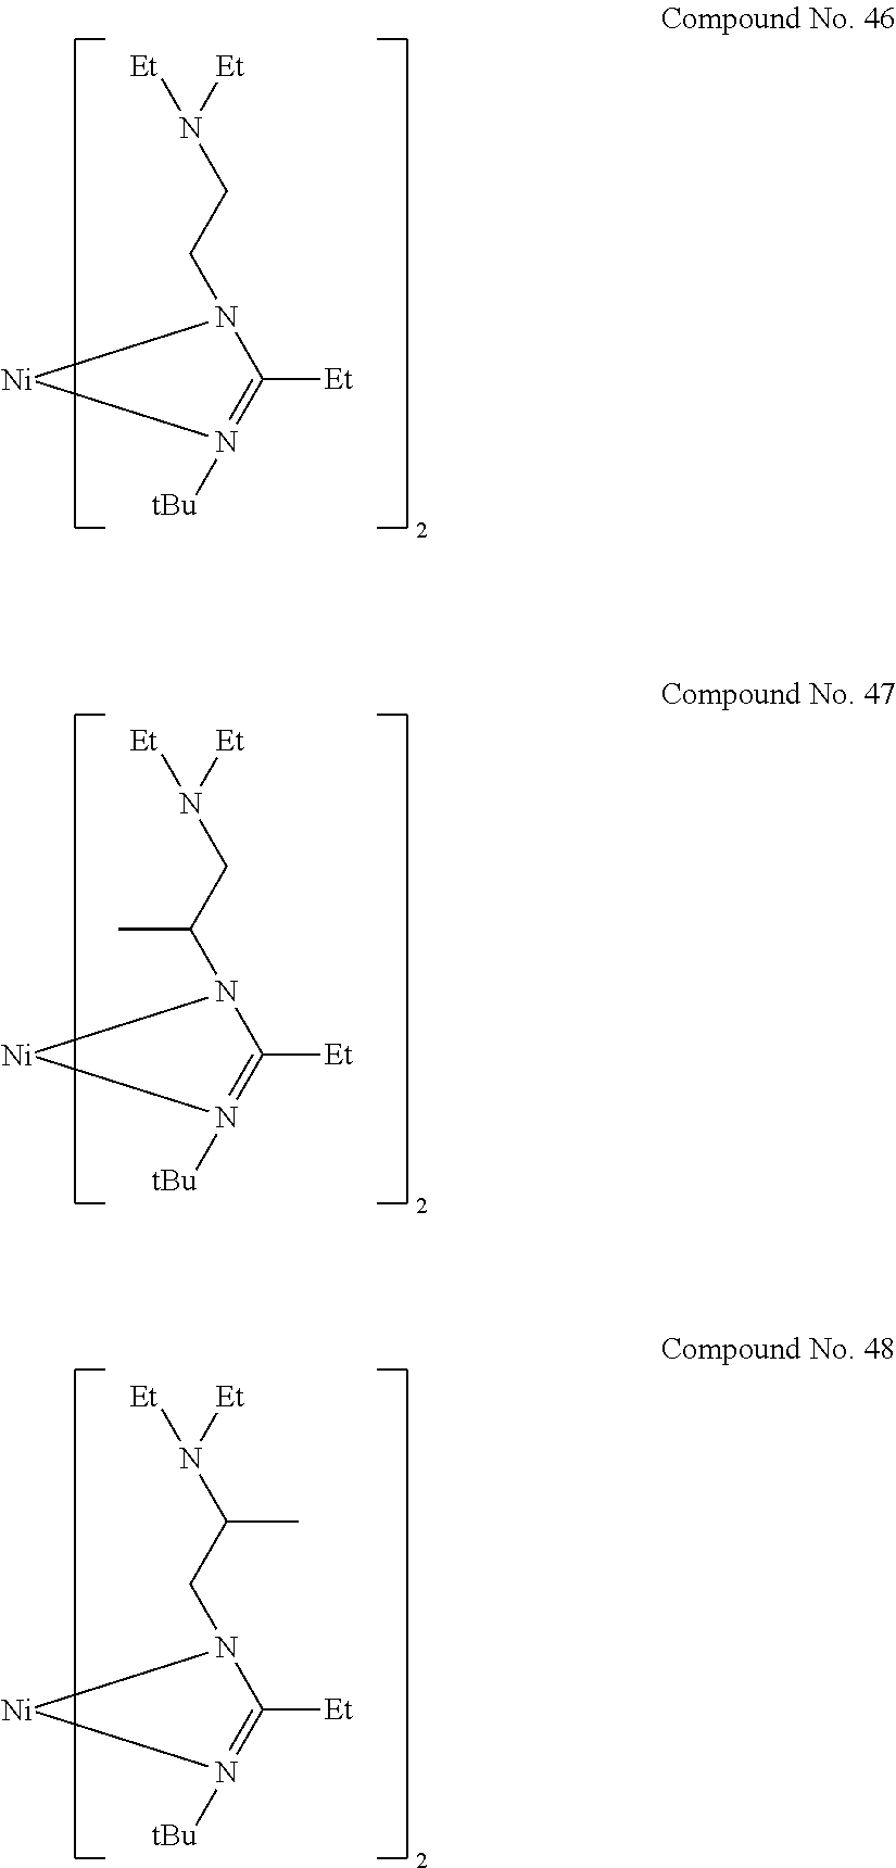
[Et]N([Et])CCN1C([Et])=N([tBu])[Ni]1.[Et]N([Et])CC(N1C([Et])=N([tBu])[Ni]1)C.[Et]N([Et])C(CN1C([Et])=N([tBu])[Ni]1)C
